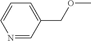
N1=CC(COC)=CC=C1
